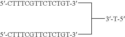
C([5-CTTTCGTTCTCTGT-3])C(C[5-CTTTCGTTCTCTGT-3])[3-T-5]
